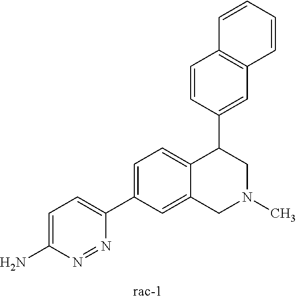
C1=CC=CC2=C1C=CC(C1CN(C)CC3=CC(C4=CC=C(N)N=N4)=CC=C13)=C2
